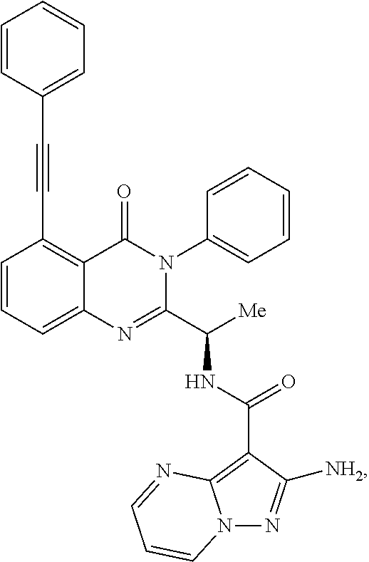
C(#CC1=C2C(=CC=C1)N=C(C([Me])NC(C1=C3N(N=C1[NH2])C=CC=N3)=O)N(C1=CC=CC=C1)C2=O)C1=CC=CC=C1
